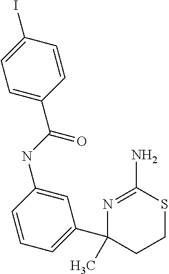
N1=C(N)SCCC1(C)C1=CC=CC(NC(=O)C2=CC=C(I)C=C2)=C1
